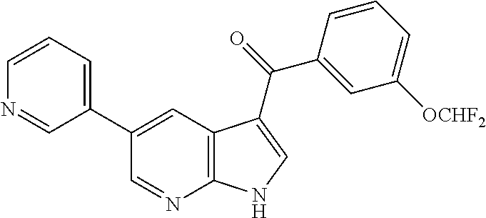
C1(C2=CC3=C(N=C2)NC=C3C(C2=CC([OCHF2])=CC=C2)=O)=CC=CN=C1
